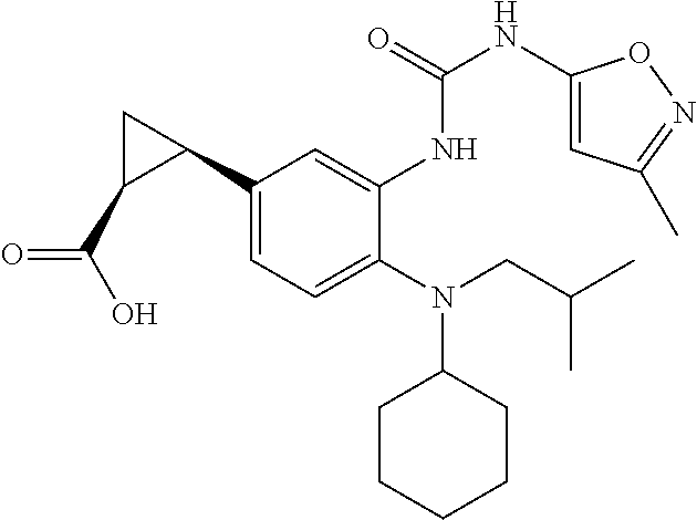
C1(C2CC2C(O)=O)=CC=C(N(C2CCCCC2)CC(C)C)C(NC(=O)NC2=CC(C)=NO2)=C1
